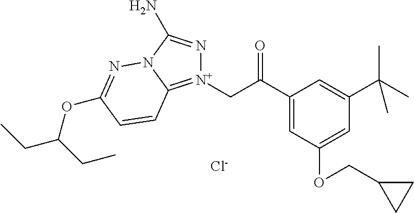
[Cl-].C(C(=O)C1=CC(OCC2CC2)=CC(C(C)(C)C)=C1)[N+]1=C2N(C(N)=N1)N=C(OC(CC)CC)C=C2
